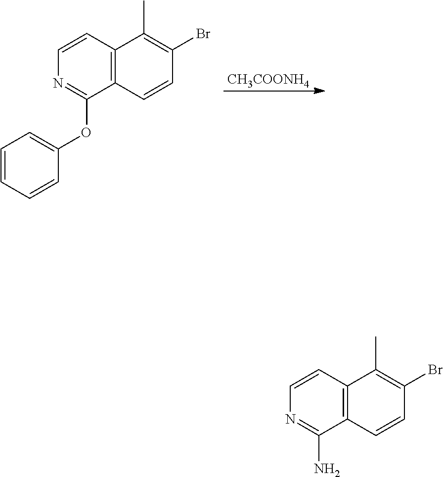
[CH3COONH4].C1=CC=CC(OC2=NC=CC3=C2C=CC(Br)=C3C)=C1.NC1=NC=CC2=C1C=CC(Br)=C2C
